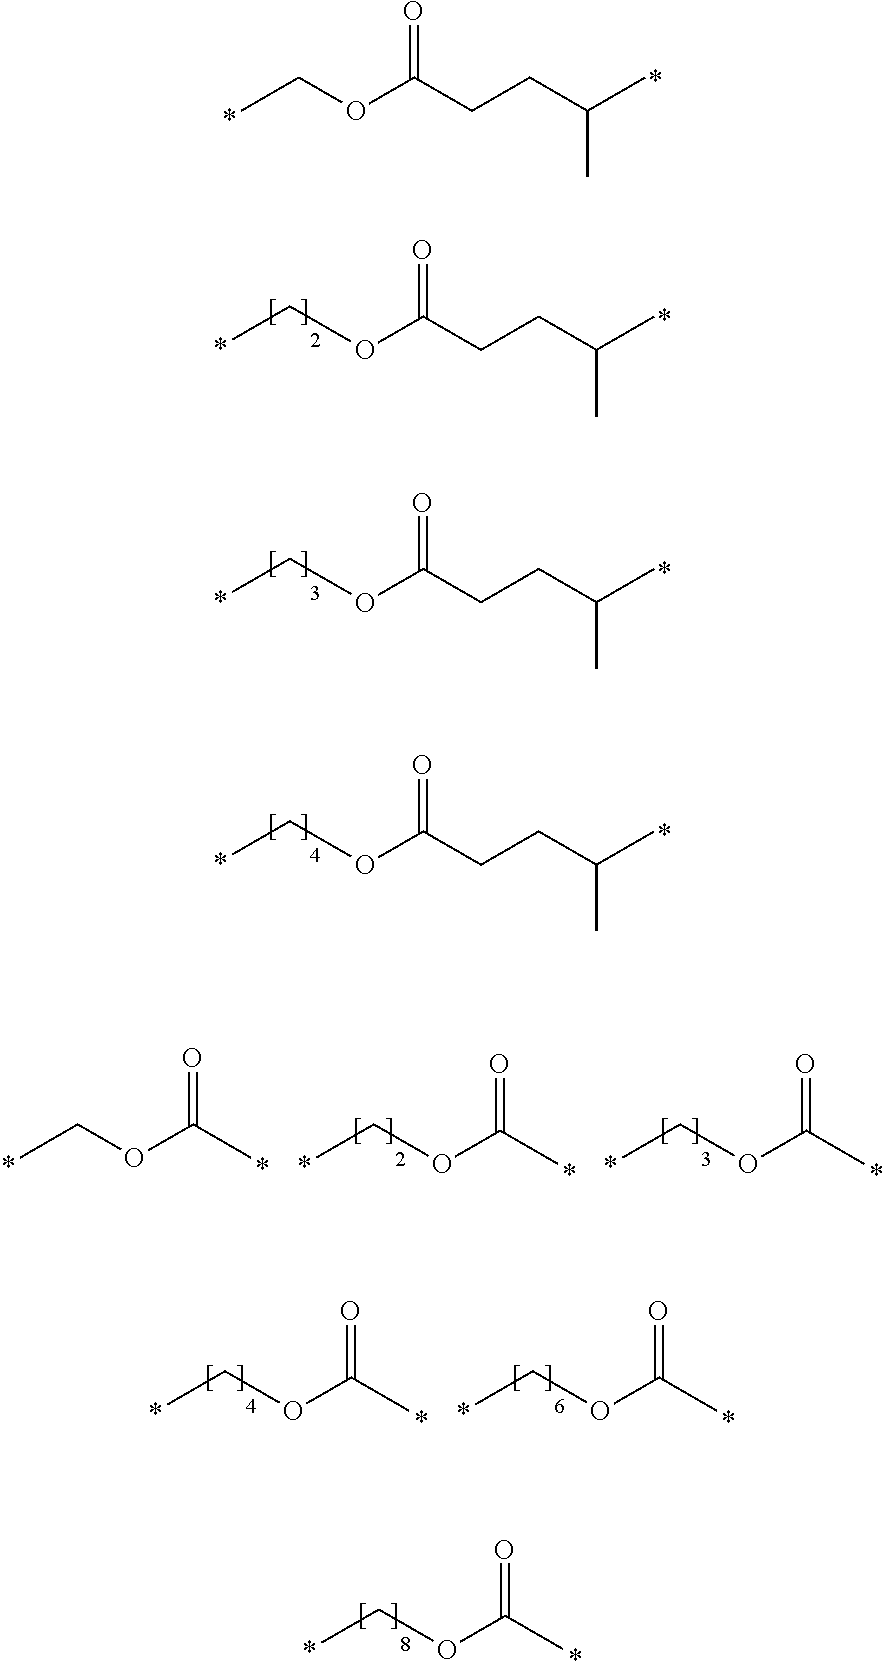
CCOC(CCC(C)C)=O.CCOC(CCC(C)C)=O.CCOC(CCC(C)C)=O.CCOC(CCC(C)C)=O.CCOC(C)=O.CCOC(C)=O.CCOC(C)=O.CCOC(C)=O.CCOC(C)=O.CCOC(C)=O
